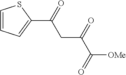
C1(C(CC(C([OMe])=O)=O)=O)=CC=CS1
